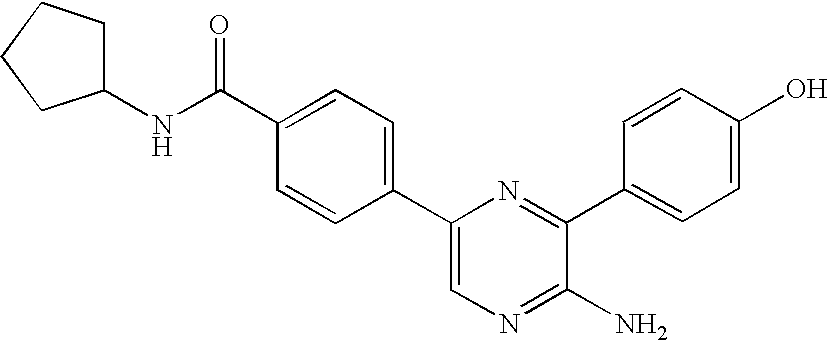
C1=C(C2=CC=C(C(NC3CCCC3)=O)C=C2)N=C(C2=CC=C(O)C=C2)C(N)=N1
